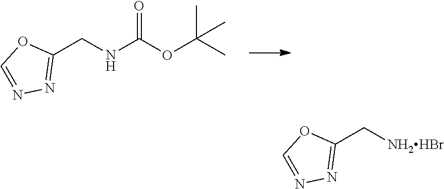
C1(CNC(OC(C)(C)C)=O)=NN=CO1.C1(C[NH2HBr])=NN=CO1
